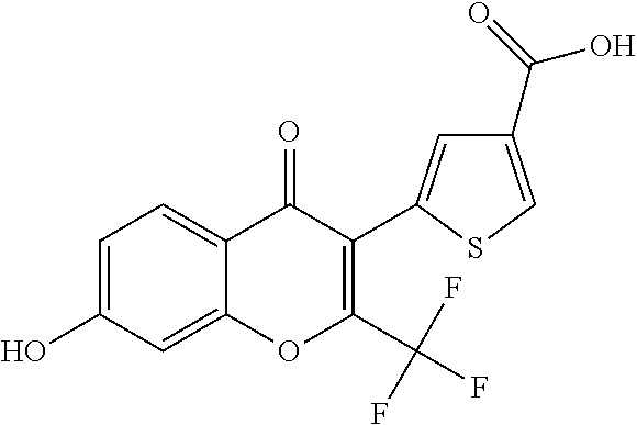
C1=C(O)C=C2C(=C1)C(=O)C(C1=CC(C(O)=O)=CS1)=C(C(F)(F)F)O2
